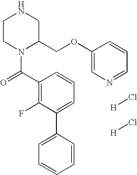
C1CN(C(=O)C2=C(F)C(C3=CC=CC=C3)=CC=C2)C(COC2=CN=CC=C2)CN1.[H]Cl.[H]Cl
